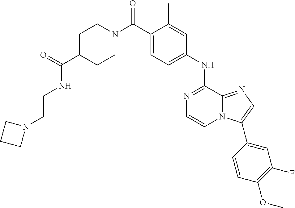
C1C(C(=O)NCCN2CCC2)CCN(C(C2=CC=C(NC3=NC=CN4C3=NC=C4C3=CC(F)=C(OC)C=C3)C=C2C)=O)C1
